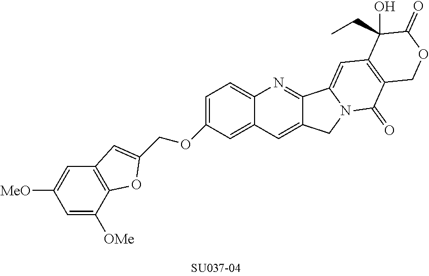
C1=C([MeO])C=C([OMe])C2=C1C=C(COC1=CC=C3C(=C1)C=C1C(=N3)C3=CC4=C(C(=O)N3C1)COC(=O)C4(CC)O)O2
